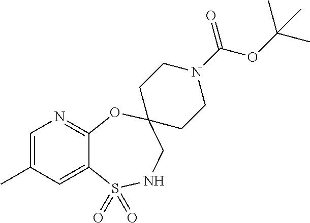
C1=C(C)C=C2C(=N1)OC1(CNS2(=O)=O)CCN(C(OC(C)(C)C)=O)CC1
